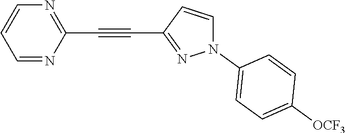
C1=NC(C#CC2=NN(C3=CC=C([OCF3])C=C3)C=C2)=NC=C1
